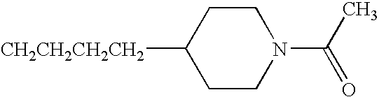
C1CC([CH2CH2CH2CH2])CCN1C(C)=O
